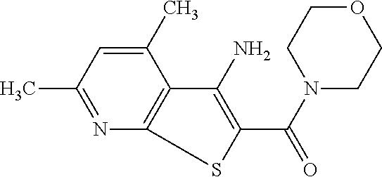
C1(C)=CC(C)=NC2=C1C(N)=C(C(N1CCOCC1)=O)S2
